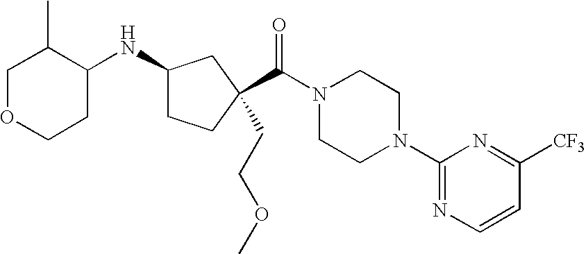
C1OCCC(NC2CCC(C(N3CCN(C4=NC=CC([CF3])=N4)CC3)=O)(CCOC)C2)C1C
